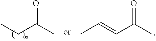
C(C(C)=O)C.C(C(C)=O)=CC
